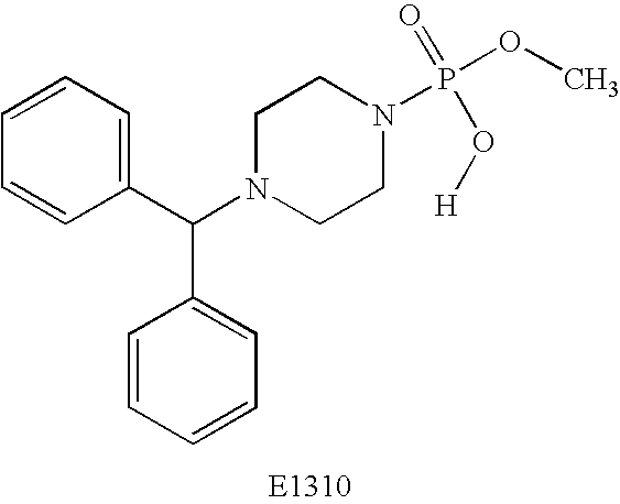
C1=CC=C(C(N2CCN(P(OC)(=O)O[H])CC2)C2=CC=CC=C2)C=C1
